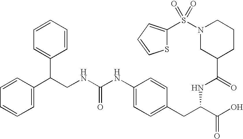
C1=CC(C(CNC(NC2=CC=C(CC(C(O)=O)NC(=O)C3CCCN(S(=O)(=O)C4=CC=CS4)C3)C=C2)=O)C2=CC=CC=C2)=CC=C1
